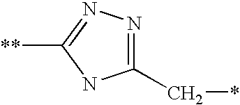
C1(C*)=NN=C([**])N1
